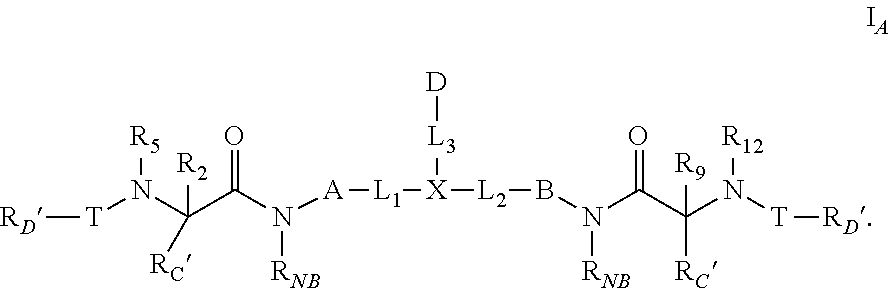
[R5]N(C(C(N([A][L1][X]([L2]BN(C(C(N([T][RD])[R12])([RC])[R9])=O)[RNB])[L3][D])[RNB])=O)([R2])[RC])[T][RD]
